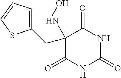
C1(CC2(NO)C(=O)NC(=O)NC2=O)=CC=CS1
